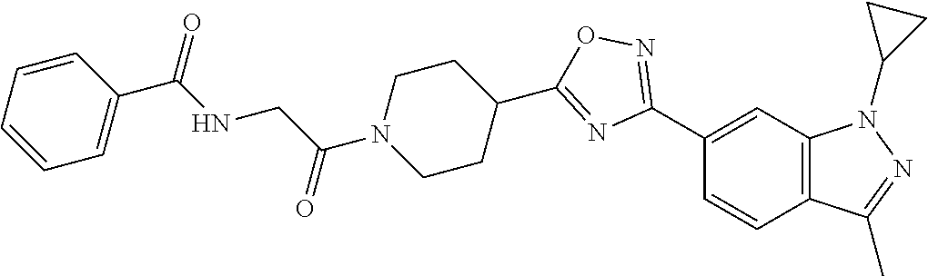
C1(C2=NOC(C3CCN(C(CNC(C4=CC=CC=C4)=O)=O)CC3)=N2)=CC2=C(C=C1)C(C)=NN2C1CC1
